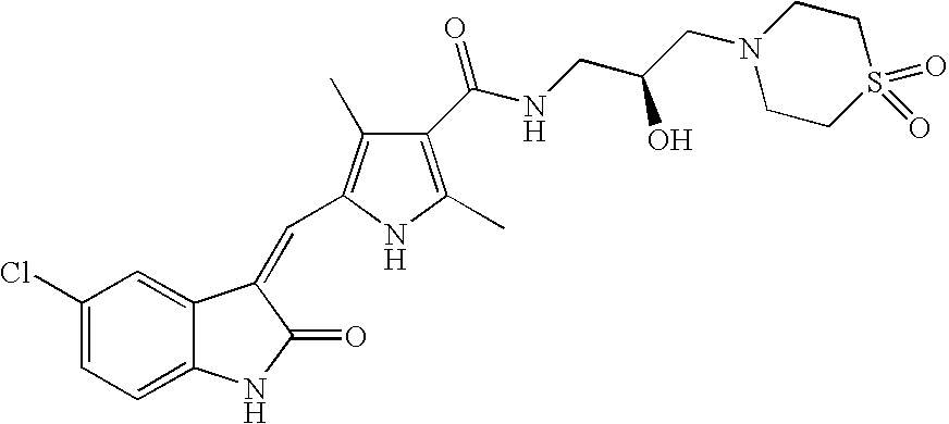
C1=C(Cl)C=C2C(=C1)NC(=O)C2=CC1=C(C)C(C(NCC(CN2CCS(=O)(=O)CC2)O)=O)=C(C)N1
